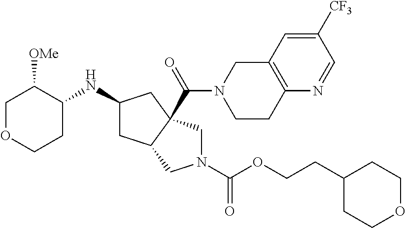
C1OCCC(NC2CC3C(C(=O)N4CCC5=C(C4)C=C([CF3])C=N5)(C2)CN(C(OCCC2CCOCC2)=O)C3)C1[OMe]
